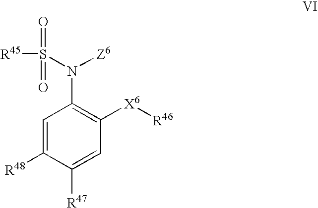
C1=C([R48])C([R47])=CC([X6][R46])=C1N(S([R45])(=O)=O)[Z6]
